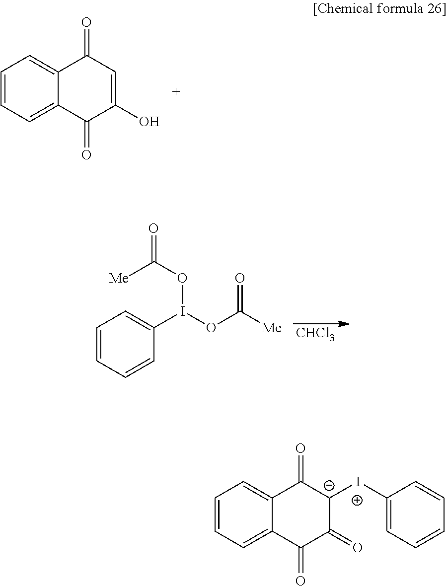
C1=CC=C2C(=C1)C(=O)[C-]([I+]C1=CC=CC=C1)C(=O)C2=O.C1=CC=C2C(=C1)C(=O)C=C(O)C2=O.C1=CC=CC(I(OC([Me])=O)OC(=O)[Me])=C1.[CHCl3]
